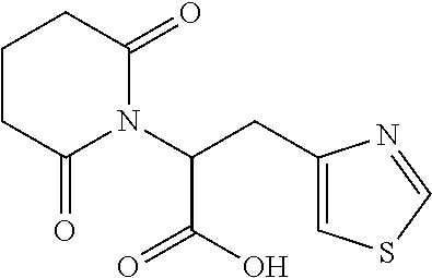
C1CC(=O)N(C(CC2=CSC=N2)C(O)=O)C(=O)C1
